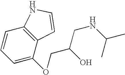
C1=CC=C(OCC(O)CNC(C)C)C2=C1NC=C2
